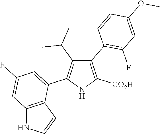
C1(C2=C(F)C=C(OC)C=C2)=C([CO2H])NC(C2=CC(F)=CC3=C2C=CN3)=C1C(C)C
